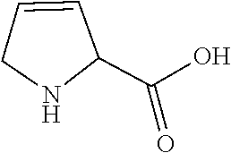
C1=CCNC1C(O)=O
